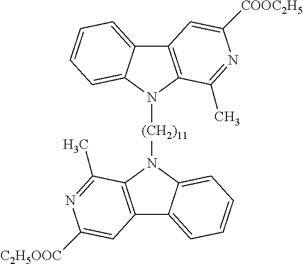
C12=C(N([(CH2)11]N3C4=C(C5=CC=CC=C35)C=C([C2H5OOC])N=C4C)C3=CC=CC=C13)C(C)=NC([COOC2H5])=C2
